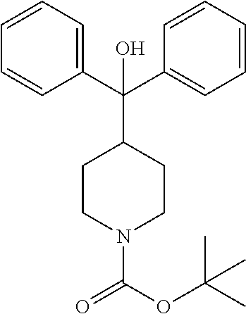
C1CN(C(OC(C)(C)C)=O)CCC1C(C1=CC=CC=C1)(C1=CC=CC=C1)O
